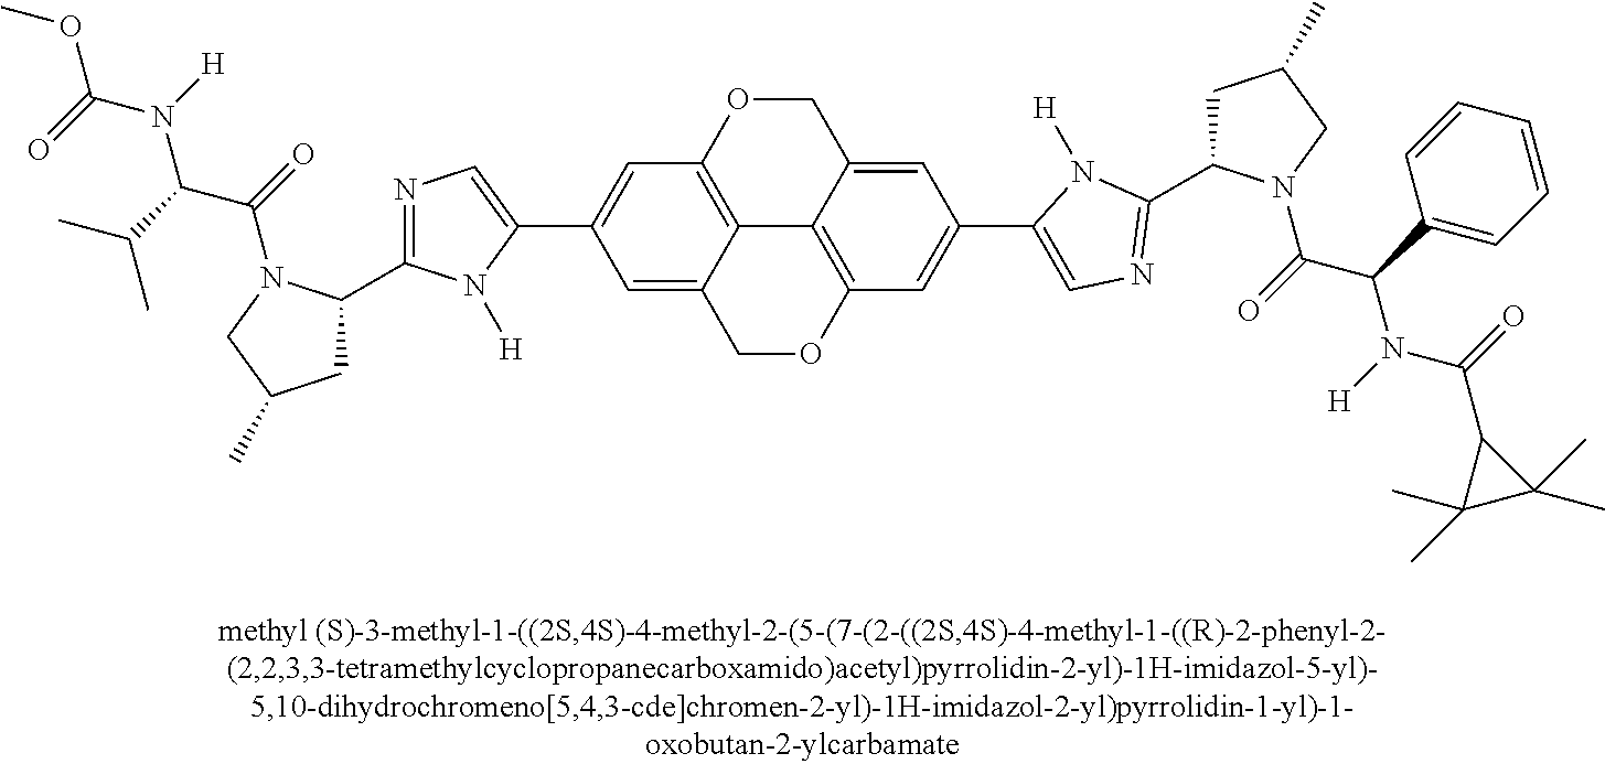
N1=C(C2CC(C)CN2C(C(N(C(=O)OC)[H])C(C)C)=O)N([H])C(C2=CC3=C4C(=C2)COC2=C4C(=CC(C4=CN=C(C5CC(C)CN5C(C(N([H])C(=O)C5C(C)(C)C5(C)C)C5=CC=CC=C5)=O)N4[H])=C2)CO3)=C1
